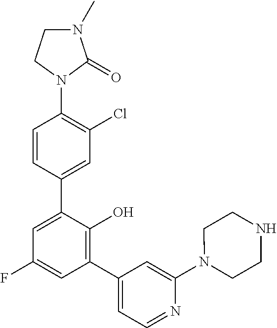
C1(N2C(=O)N(C)CC2)=C(Cl)C=C(C2=CC(F)=CC(C3=CC=NC(N4CCNCC4)=C3)=C2O)C=C1
